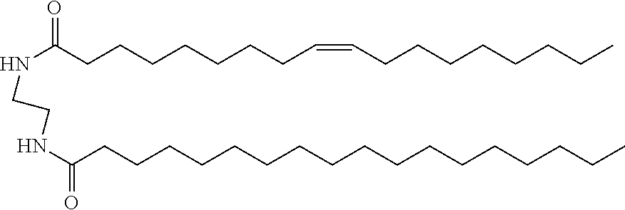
N(C(CCCCCCCC=CCCCCCCCC)=O)CCNC(CCCCCCCCCCCCCCCCC)=O
